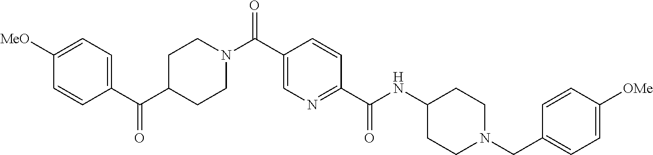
C1(C(C2CCN(C(C3=CN=C(C(NC4CCN(CC5=CC=C([OMe])C=C5)CC4)=O)C=C3)=O)CC2)=O)=CC=C([MeO])C=C1
